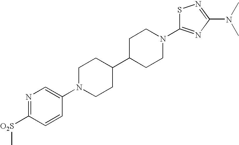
C1N(C2=CN=C([O2S]C)C=C2)CCC(C2CCN(C3=NC(N(C)C)=NS3)CC2)C1
